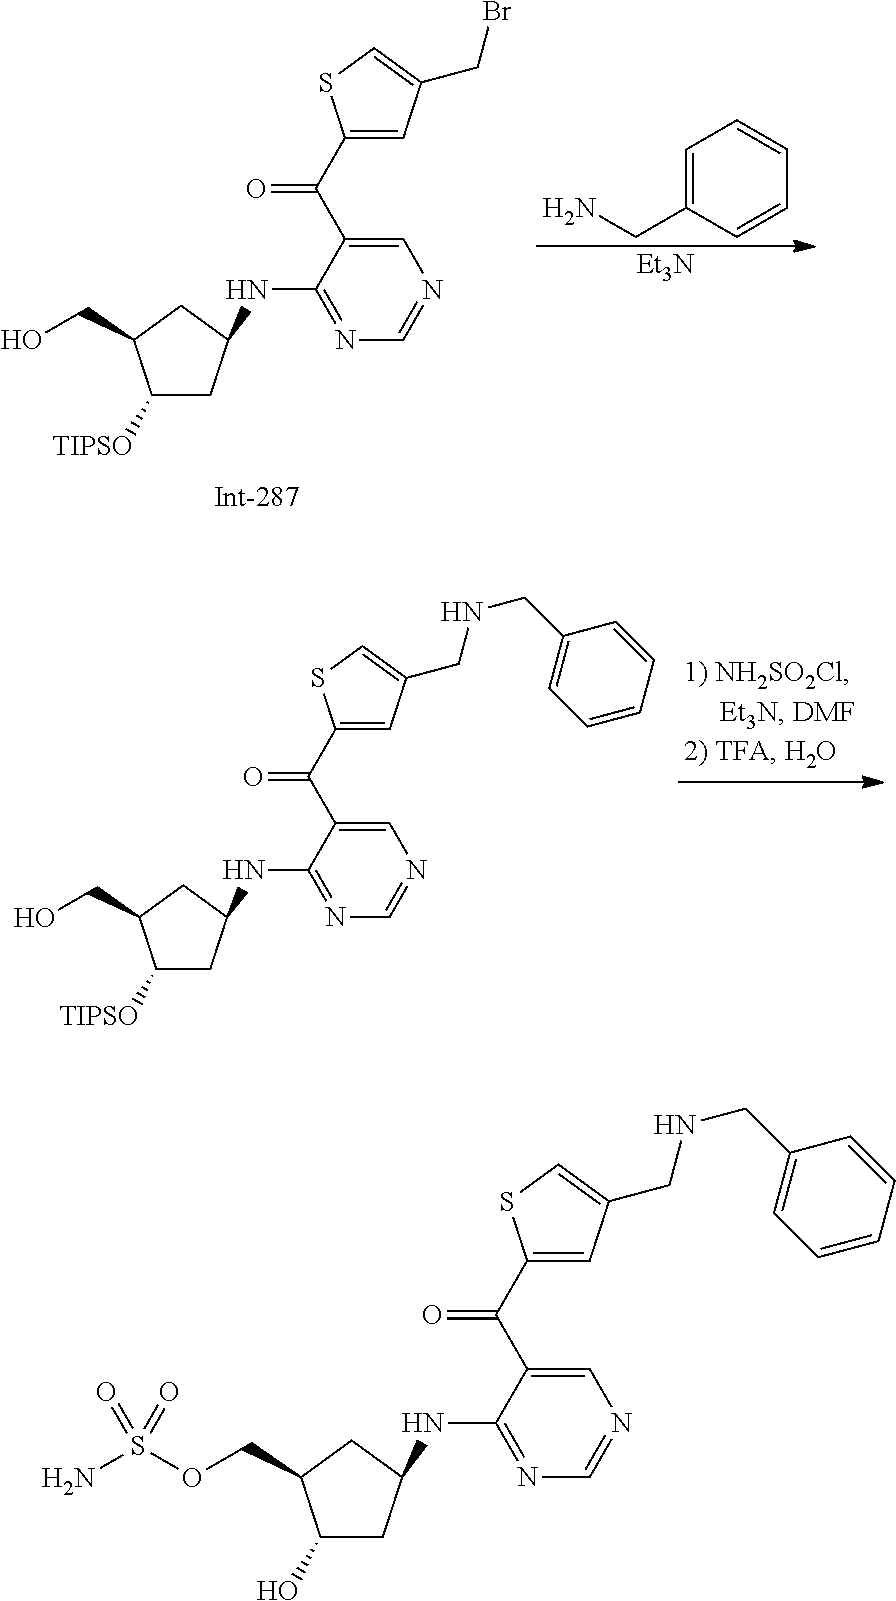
C1([TIPSO])CC(NC2=NC=NC=C2C(=O)C2=CC(CBr)=CS2)CC1CO.C1=C(CN)C=CC=C1.[Et3N].C1(O)CC(NC2=NC=NC=C2C(=O)C2=CC(CNCC3=CC=CC=C3)=CS2)CC1COS(N)(=O)=O.C1([TIPSO])CC(NC2=NC=NC=C2C(=O)C2=CC(CNCC3=CC=CC=C3)=CS2)CC1CO
